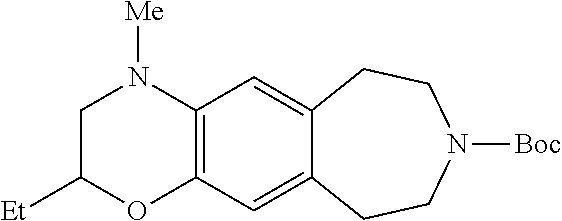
C1C([Et])OC2=C(N1[Me])C=C1C(=C2)CCN([Boc])CC1
